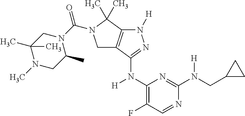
C1(N([H])C2=NN([H])C3=C2CN(C(N2CC(C)(C)N(C)CC2C)=O)C3(C)C)=C(F)C=NC(N(CC2CC2)[H])=N1
